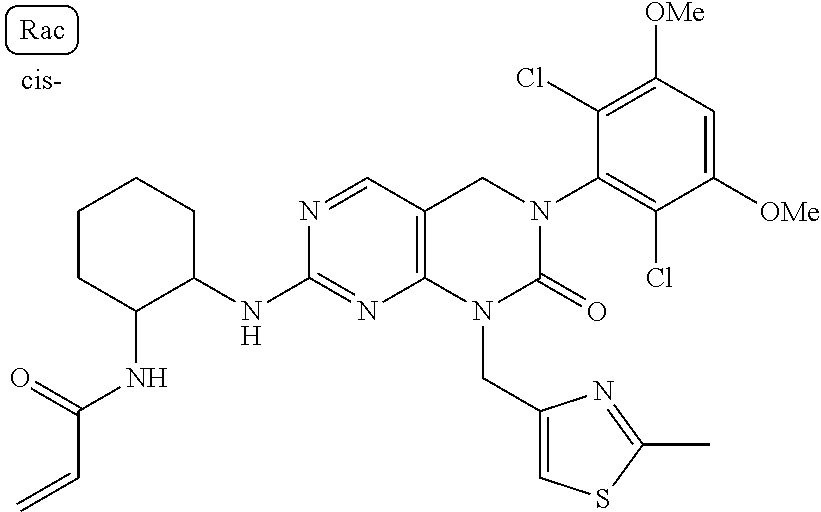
C1(NC(=O)C=C)C(NC2=NC3=C(C=N2)CN(C2=C(Cl)C([OMe])=CC([OMe])=C2Cl)C(=O)N3CC2=CSC(C)=N2)CCCC1
